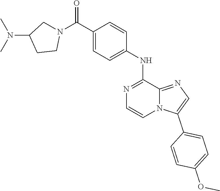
C1N(C(C2=CC=C(NC3=NC=CN4C3=NC=C4C3=CC=C(OC)C=C3)C=C2)=O)CCC1N(C)C
